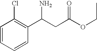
C1=CC=CC(C(CC(=O)OCC)N)=C1Cl
